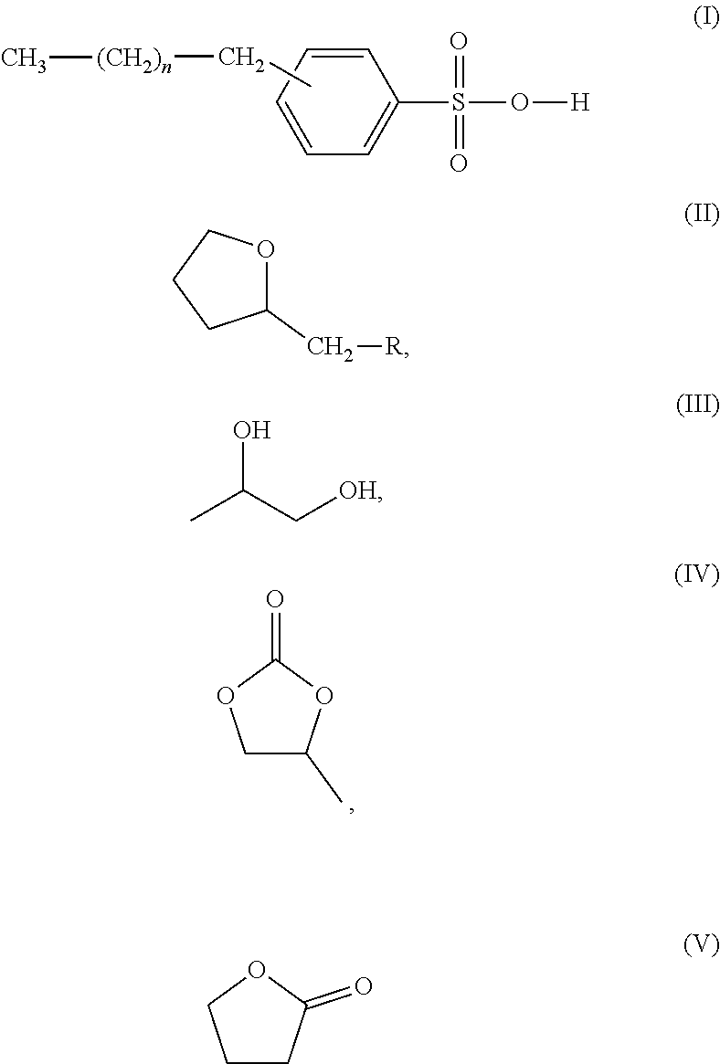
C1=CC=CC(S(=O)(=O)O[H])=C1.CC[(CH2)n]C.C1C(C)OC(=O)O1.C1(C[R])OCCC1.CC(C[OH])O.C1CC(=O)OC1
